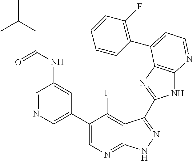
C1=NC=C(C2=CN=C3C(=C2F)C(C2=NC4=C(N2)N=CC=C4C2=C(F)C=CC=C2)=NN3)C=C1NC(CC(C)C)=O
